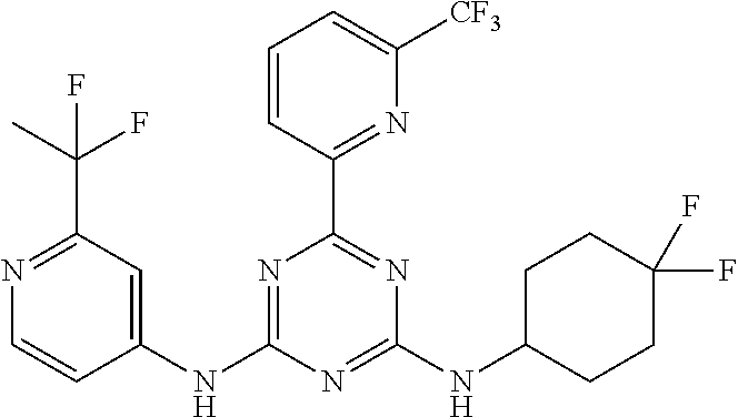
N1=C(NC2=CC(C(F)(C)F)=NC=C2)N=C(NC2CCC(F)(F)CC2)N=C1C1=NC([CF3])=CC=C1
